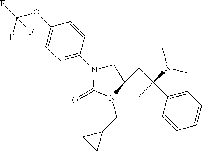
C1C(C2=CC=CC=C2)(N(C)C)CC12N(CC1CC1)C(=O)N(C1=NC=C(OC(F)(F)F)C=C1)C2
